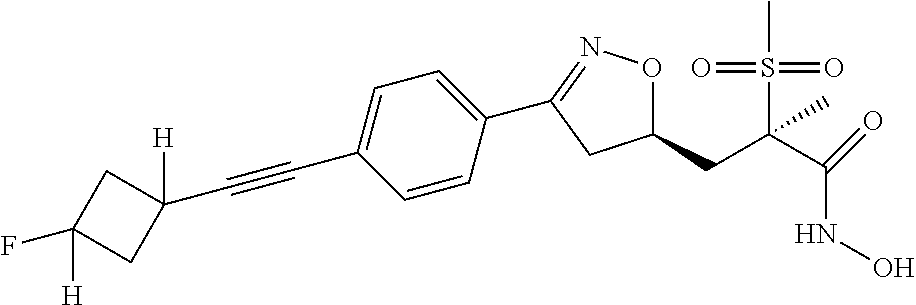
C1=C(C#CC2([H])CC(F)([H])C2)C=CC(C2=NOC(CC(C(NO)=O)(S(=O)(=O)C)C)C2)=C1
